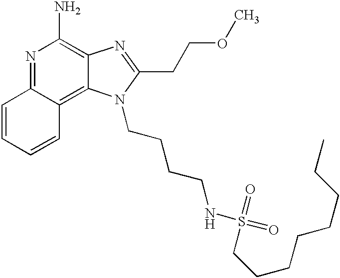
N1=C2C(=C3C(=C1N)N=C(CCOC)N3CCCCNS(=O)(=O)CCCCCCCC)C=CC=C2
